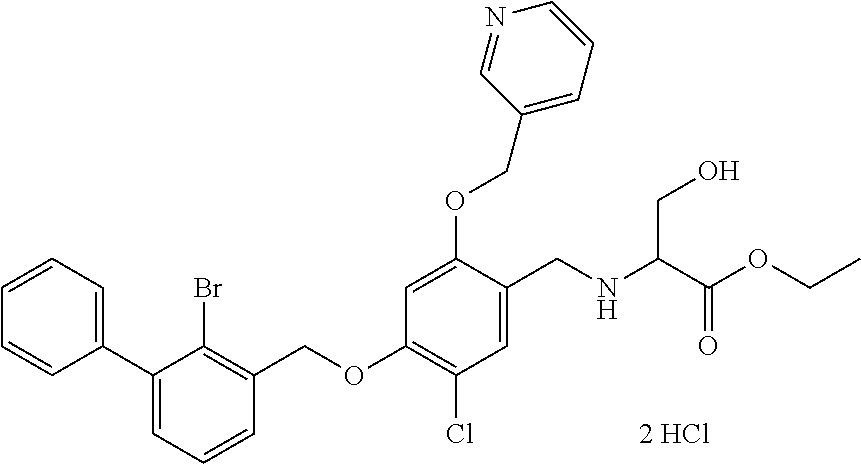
C1=CC(C2=CC=CC(COC3=C(Cl)C=C(CNC(CO)C(=O)OCC)C(OCC4=CC=CN=C4)=C3)=C2Br)=CC=C1
